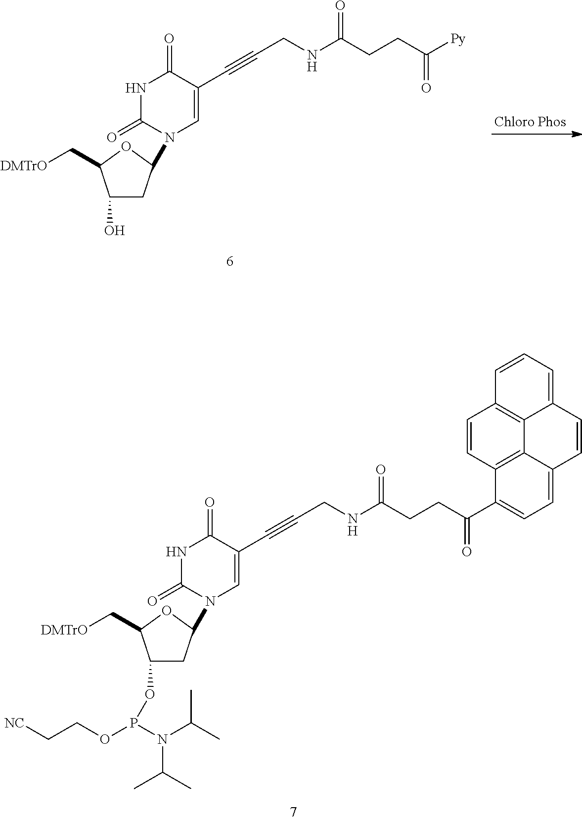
N1C(=O)N(C2CC(OP(OCC[NC])N(C(C)C)C(C)C)C(C[DMTrO])O2)C=C(C#CCNC(CCC(C2=CC=C3C4=C2C=CC2=C4C(=CC=C2)C=C3)=O)=O)C1=O.N1C(=O)N(C2CC(O)C(C[DMTrO])O2)C=C(C#CCNC(CCC([Py])=O)=O)C1=O
